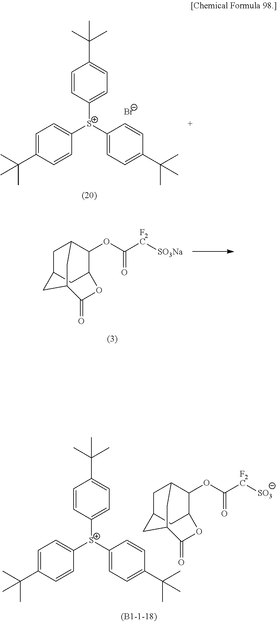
C1C2CC3C(OC(=O)[F2C][SO3Na])C1CC(C2)C(=O)O3.C1=C(C(C)(C)C)C=CC([S+](C2=CC=C(C(C)(C)C)C=C2)C2=CC=C(C(C)(C)C)C=C2)=C1.[Br-].C1C2CC3C(OC(=O)[F2C][SO3])C1CC(C2)C(=O)O3.C1=C(C(C)(C)C)C=CC([S+](C2=CC=C(C(C)(C)C)C=C2)C2=CC=C(C(C)(C)C)C=C2)=C1
